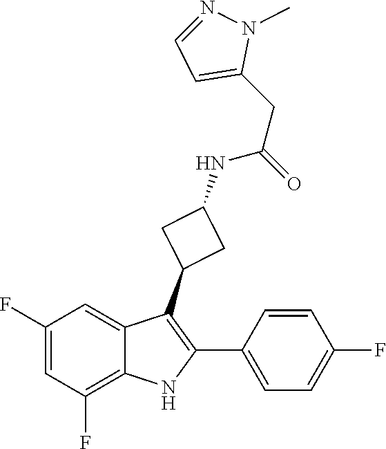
C1(F)=CC(F)=C2C(=C1)C(C1CC(NC(CC3=CC=NN3C)=O)C1)=C(C1=CC=C(F)C=C1)N2
